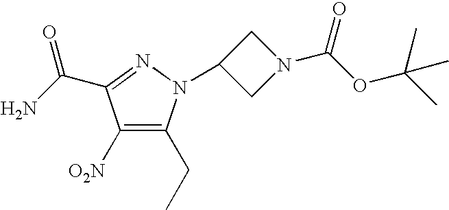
C1([O2N])=C(CC)N(C2CN(C(OC(C)(C)C)=O)C2)N=C1C(N)=O
